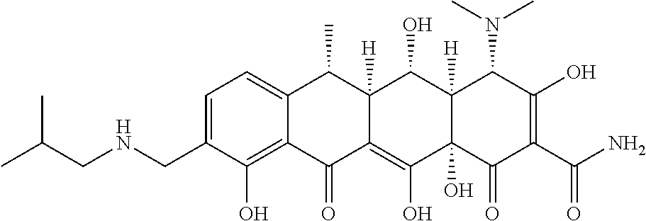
C1=C2C(=C(O)C(CNCC(C)C)=C1)C(=O)C1=C(O)C3(O)C([H])(C(O)C1([H])C2C)C(N(C)C)C(O)=C(C(N)=O)C3=O
